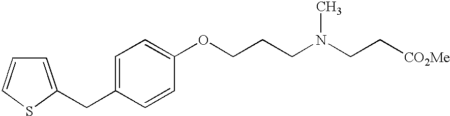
C(C1=CC=C(OCCCN(CC[CO2Me])C)C=C1)C1=CC=CS1
